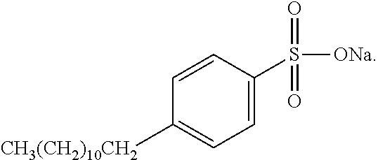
C1(S([ONa])(=O)=O)=CC=C([CH3(CH2)10CH2])C=C1
